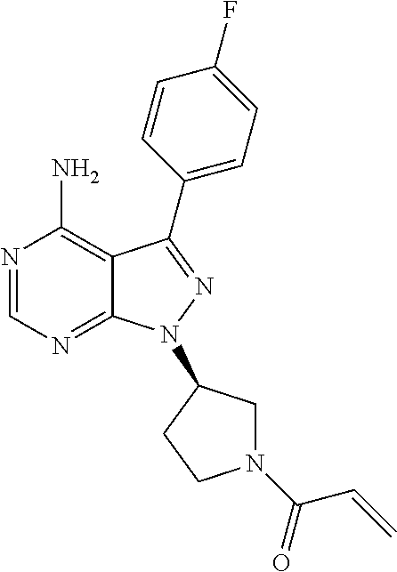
N1=CN=C2C(=C1N)C(C1=CC=C(F)C=C1)=NN2C1CN(C(=O)C=C)CC1
